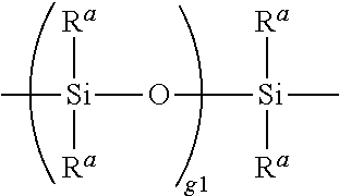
C[Si]([Ra])([Ra])O[Si]([Ra])([Ra])C
